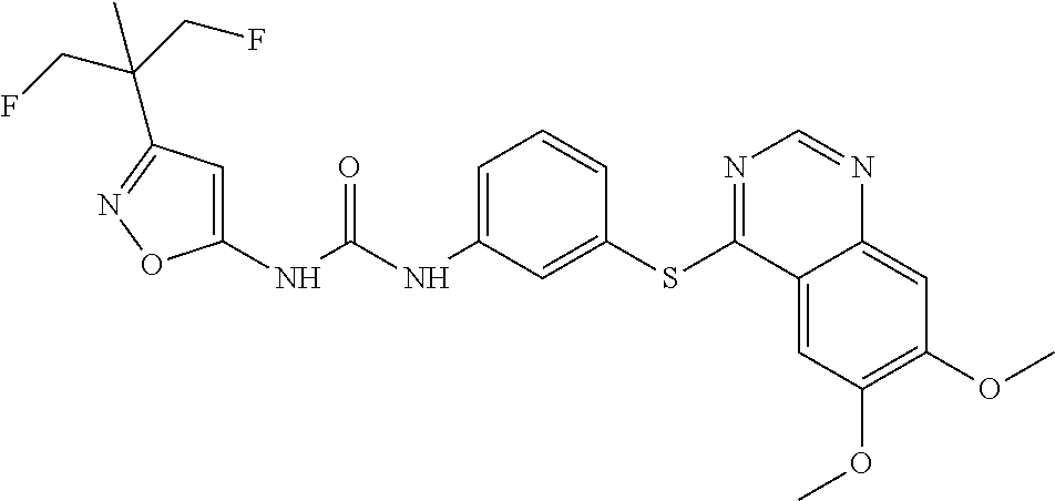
N(C(NC1=CC=CC(SC2=NC=NC3=CC(OC)=C(OC)C=C23)=C1)=O)C1=CC(C(CF)(CF)C)=NO1
